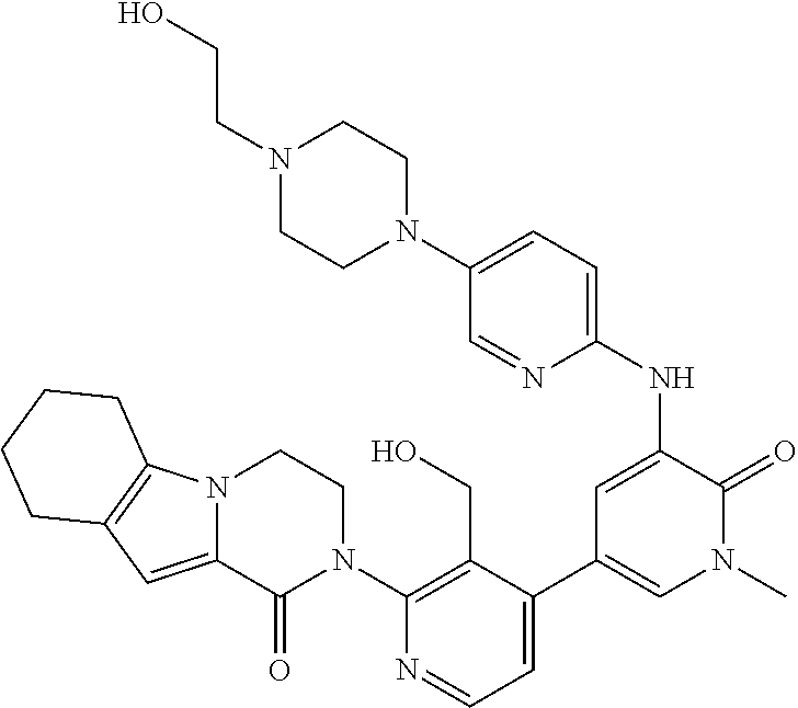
N12C(=CC3=C1CCCC3)C(=O)N(C1=C(CO)C(C3=CN(C)C(=O)C(NC4=CC=C(N5CCN(CCO)CC5)C=N4)=C3)=CC=N1)CC2
